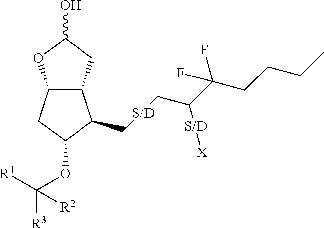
C12CC(OC([R3])([R1])[R2])C(CCC(C(CCCC)(F)F)[X])C1CC(O)O2
